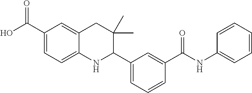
C1(C(O)=O)=CC=C2C(=C1)CC(C)(C)C(C1=CC=CC(C(NC3=CC=CC=C3)=O)=C1)N2
